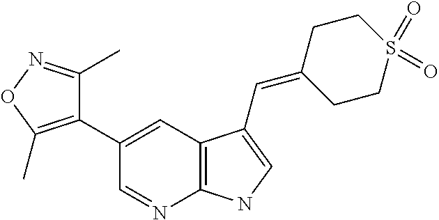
C1(C2=C(C)ON=C2C)=CC2=C(N=C1)NC=C2C=C1CCS(=O)(=O)CC1
